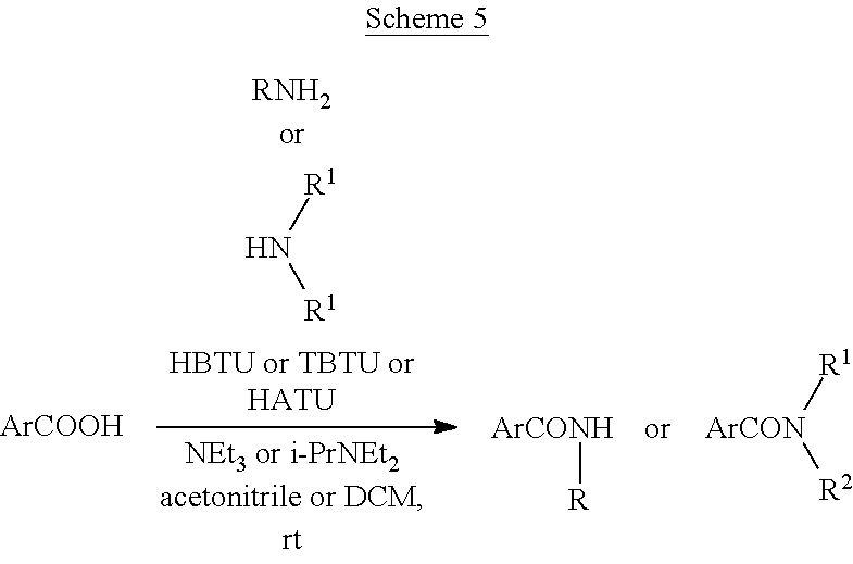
N([R1])[R1].[ArCOOH].[ArCONH][R].[ArCON]([R1])[R2]
